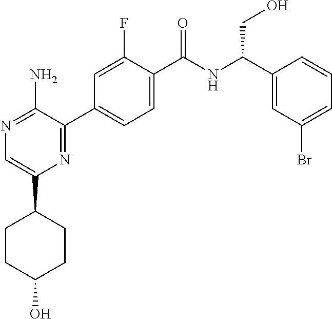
N1=C(N)C(C2=CC=C(C(NC(C3=CC(Br)=CC=C3)CO)=O)C(F)=C2)=NC(C2CCC(O)CC2)=C1
